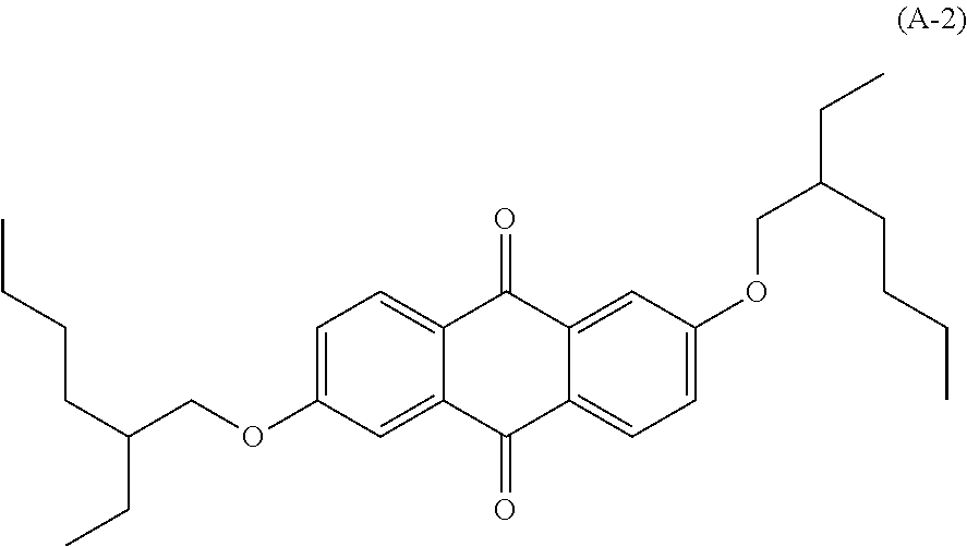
CCCCC(CC)COC1=CC=C2C(=C1)C(=O)C1=CC=C(OCC(CC)CCCC)C=C1C2=O
